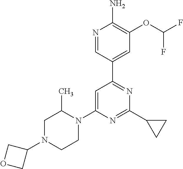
N1=CC(C2=NC(C3CC3)=NC(N3C(C)CN(C4COC4)CC3)=C2)=CC(OC(F)F)=C1N
